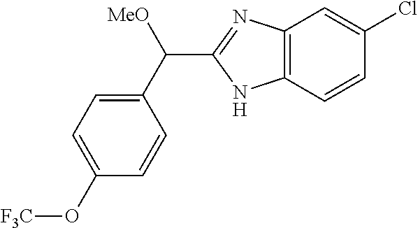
C1(C([MeO])C2=NC3=C(N2)C=CC(Cl)=C3)=CC=C(O[F3C])C=C1
